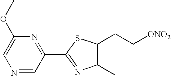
C1=C(OC)N=C(C2=NC(C)=C(CC[ONO2])S2)C=N1
